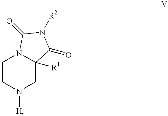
C1CN([H])CC2([R1])N1C(=O)N([R2])C2=O
